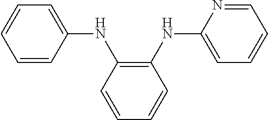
C1=CC(NC2=C(NC3=CC=CC=N3)C=CC=C2)=CC=C1
